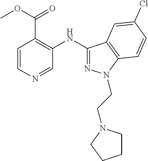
C1(NC2=NN(CCN3CCCC3)C3=C2C=C(Cl)C=C3)=C(C(OC)=O)C=CN=C1
